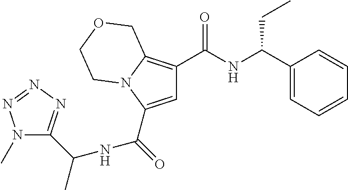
C1=C(C(=O)NC(C2=NN=NN2C)C)N2C(=C1C(NC(C1=CC=CC=C1)CC)=O)COCC2
